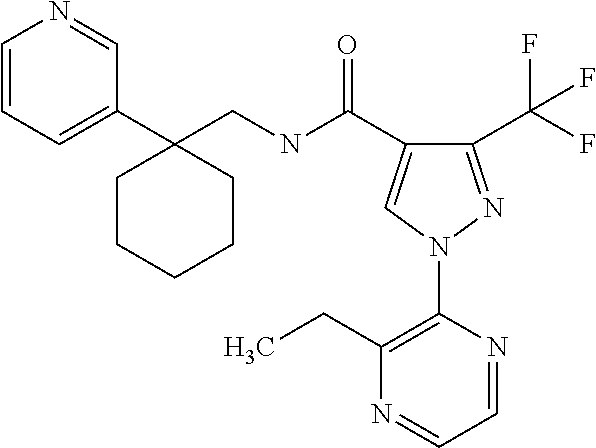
C1(C(F)(F)F)=NN(C2=C(CC)N=CC=N2)C=C1C(NCC1(C2=CC=CN=C2)CCCCC1)=O
